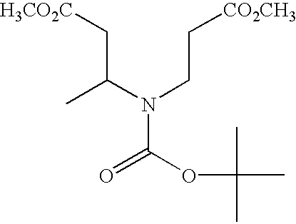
C(C(N(CC[CO2CH3])C(OC(C)(C)C)=O)C)[H3CO2C]
